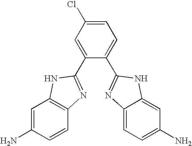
C1=C(Cl)C=C(C2=NC3=C(C=C(N)C=C3)N2)C(C2=NC3=CC=C(N)C=C3N2)=C1
